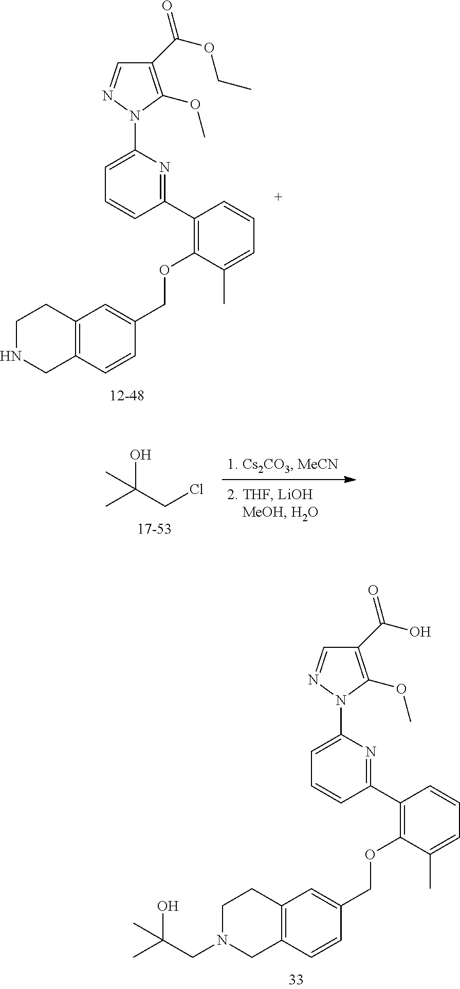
C1=C(N2C(OC)=C(C(OCC)=O)C=N2)N=C(C2=C(OCC3=CC4=C(C=C3)CNCC4)C(C)=CC=C2)C=C1.CC(CCl)(O)C.C1=C(N2C(OC)=C(C(O)=O)C=N2)N=C(C2=C(OCC3=CC4=C(C=C3)CN(CC(C)(O)C)CC4)C(C)=CC=C2)C=C1
